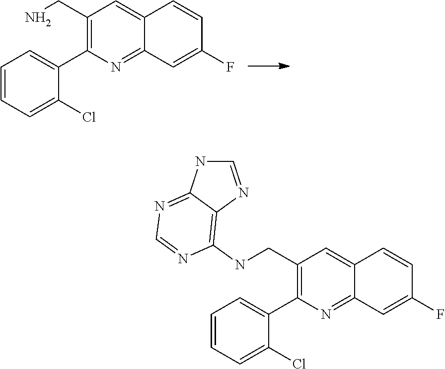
C(C1=C(C2=CC=CC=C2Cl)N=C2C(=C1)C=CC(F)=C2)NC1=C2C(=NC=N1)NC=N2.C(C1=C(C2=CC=CC=C2Cl)N=C2C(=C1)C=CC(F)=C2)N
